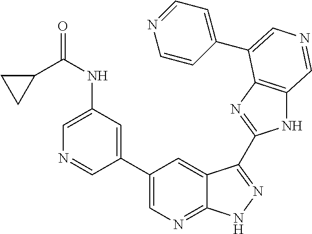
C1(C2=CN=C3C(=C2)C(C2=NC4=C(N2)C=NC=C4C2=CC=NC=C2)=NN3)=CC(NC(=O)C2CC2)=CN=C1
